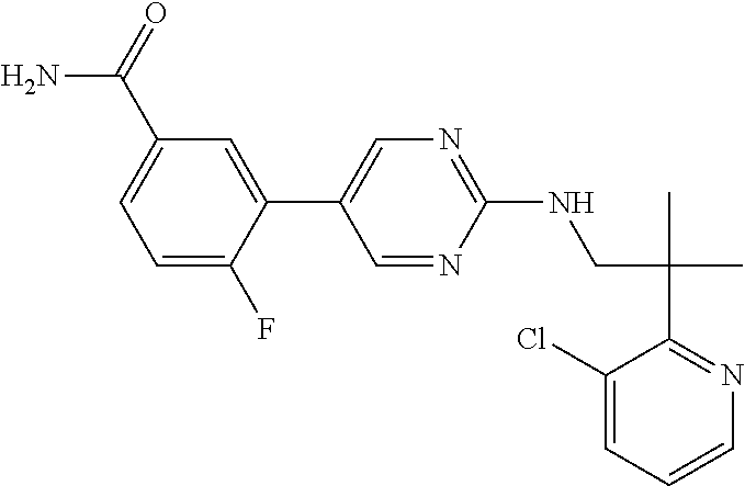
C1=C(F)C(C2=CN=C(NCC(C)(C)C3=NC=CC=C3Cl)N=C2)=CC(C(=O)N)=C1
